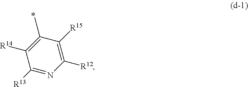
C1(C)=C([R14])C([R13])=NC([R12])=C1[R15]
